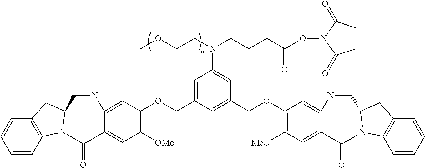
C12=C(C=CC=C1)N1C(C2)C=NC2=CC(OCC3=CC(N(CCCC(ON4C(=O)CCC4=O)=O)CCOC)=CC(COC4=C([MeO])C=C5C(=C4)N=CC4N(C6=C(C=CC=C6)C4)C5=O)=C3)=C([OMe])C=C2C1=O
